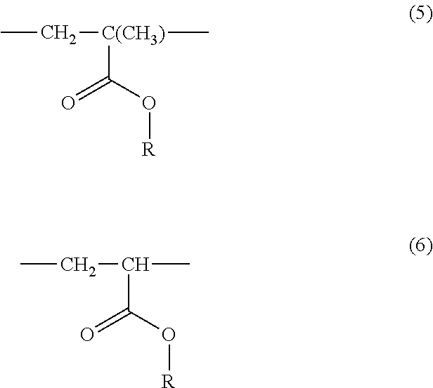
CC[C(CH3)](C)C(O[R])=O.CCC(C(O[R])=O)C
